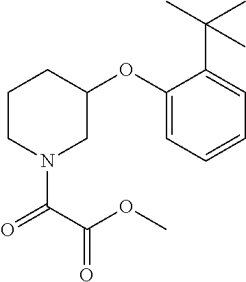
C1CCN(C(C(OC)=O)=O)CC1OC1=CC=CC=C1C(C)(C)C
